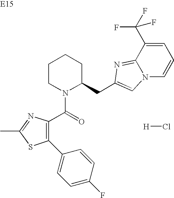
C1=C(F)C=CC(C2=C(C(=O)N3C(CC4=CN5C=CC=C(C(F)(F)F)C5=N4)CCCC3)N=C(C)S2)=C1.[H]Cl
